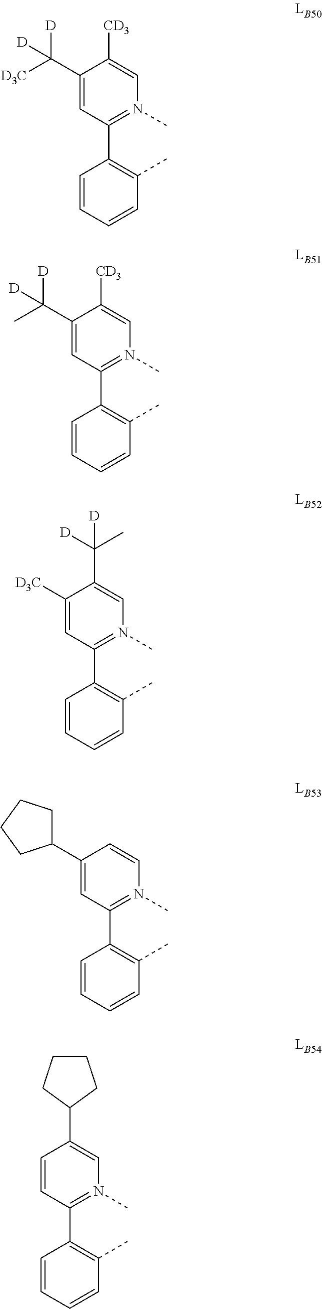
C1(C([D3C])([D])[D])=CC(C2=C(C)C=CC=C2)=N(C)C=C1[CD3].C1(C(C)([D])[D])=CC(C2=C(C)C=CC=C2)=N(C)C=C1[CD3].C1([D3C])=CC(C2=C(C)C=CC=C2)=N(C)C=C1C([D])(C)[D].C1(C2CCCC2)=CC(C2=C(C)C=CC=C2)=N(C)C=C1.C1=CC(C2=C(C)C=CC=C2)=N(C)C=C1C1CCCC1
